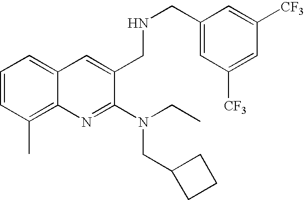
C12=C(C)C=CC=C1C=C(CNCC1=CC([CF3])=CC([CF3])=C1)C(N(CC)CC1CCC1)=N2
